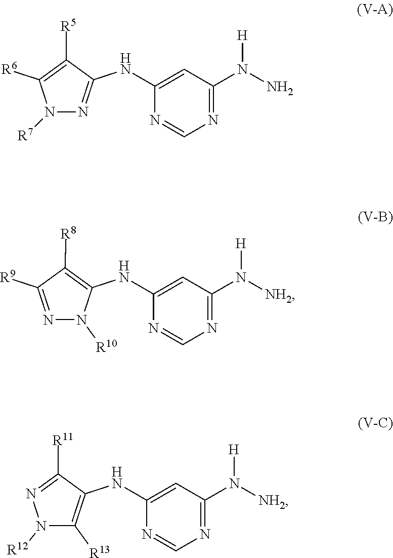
N1=C([R9])C([R8])=C(NC2=CC(N([NH2])[H])=NC=N2)N1[R10].N1([R12])C([R13])=C(NC2=CC(N([NH2])[H])=NC=N2)C([R11])=N1.N1([R7])N=C(NC2=CC(N(N)[H])=NC=N2)C([R5])=C1[R6]
